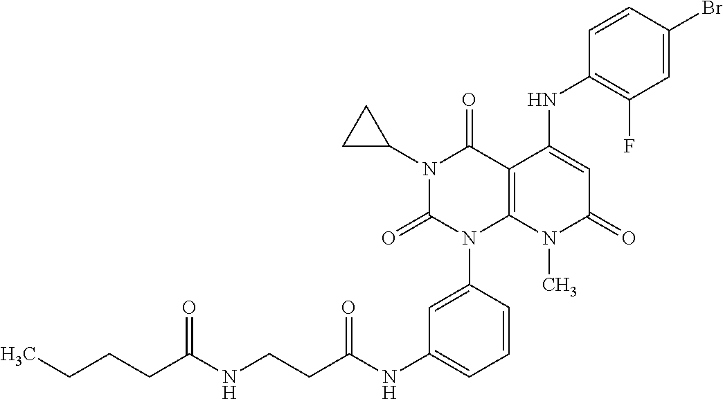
N1(C2CC2)C(=O)N(C2=CC(NC(CCNC(CCCC)=O)=O)=CC=C2)C2=C(C1=O)C(NC1=C(F)C=C(Br)C=C1)=CC(=O)N2C
